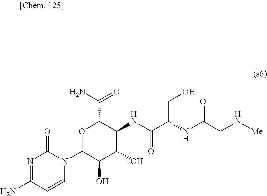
N1=C(N)C=CN(C2C(O)C(O)C(NC(=O)C(CO)NC(=O)CN[Me])C(C(N)=O)O2)C1=O
